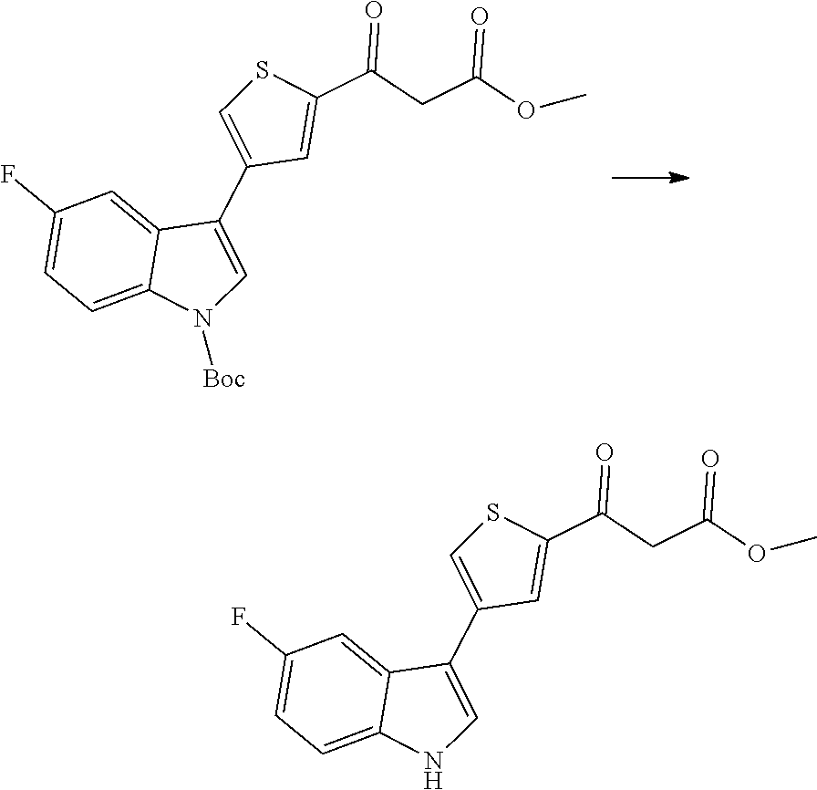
C1(C2=CN([Boc])C3=CC=C(F)C=C23)=CSC(C(CC(OC)=O)=O)=C1.C1(C2=CNC3=CC=C(F)C=C23)=CSC(C(CC(OC)=O)=O)=C1
